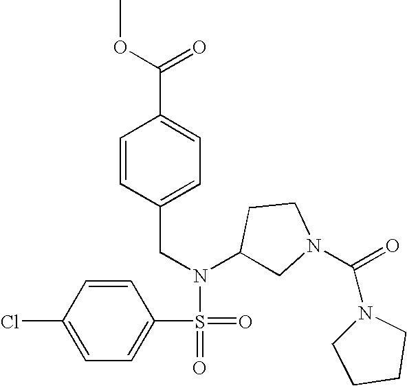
C1(Cl)=CC=C(S(=O)(=O)N(C2CN(C(=O)N3CCCC3)CC2)CC2=CC=C(C(OC)=O)C=C2)C=C1
